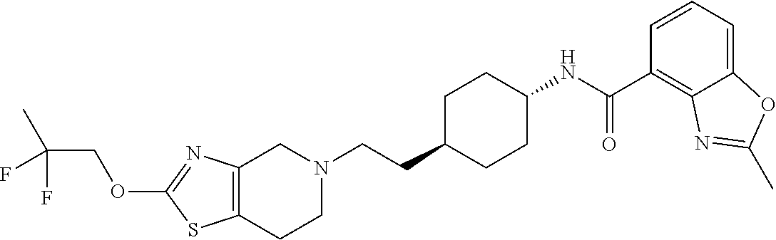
C12=C(CCN(CCC3CCC(NC(C4=C5C(=CC=C4)OC(C)=N5)=O)CC3)C1)SC(OCC(C)(F)F)=N2
